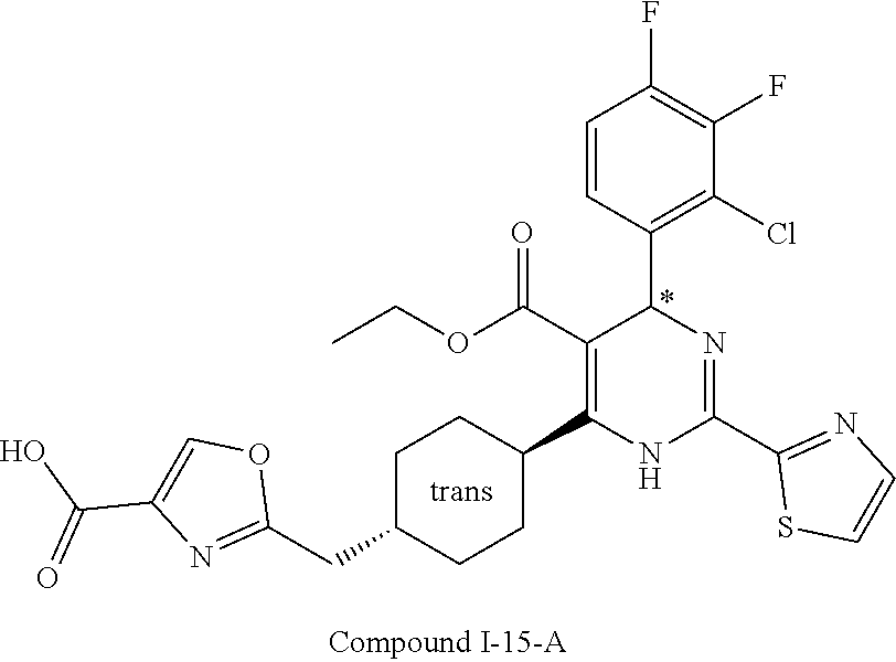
C1(F)=C(F)C=CC(C2N=C(C3=NC=CS3)NC(C3CCC(CC4=NC(C(O)=O)=CO4)CC3)=C2C(OCC)=O)=C1Cl
